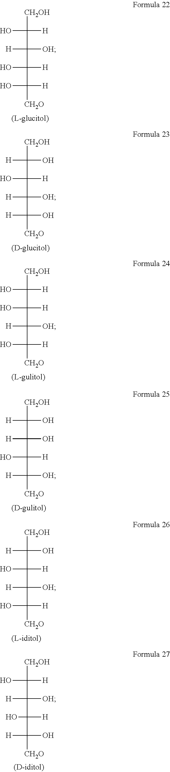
[CH2OH]C([H])(O)C([OH])([H])C([H])(O)C([H])(O)[CH2O].[CH2OH]C(O)([H])C([H])(O)C([OH])([H])C(O)([H])[CH2O].[CH2OH]C([H])(O)C([H])(O)C([OH])([H])C([H])(O)[CH2O].[CH2OH]C(O)([H])C(O)([H])C([H])(O)C([OH])([H])[CH2O].[CH2OH]C(O)([H])C([H])(O)C([OH])([H])C([H])(O)[CH2O].[CH2OH]C([H])(O)C([OH])([H])C([H])(O)C(O)([H])[CH2O]
